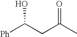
OC(CC(C)=O)[Ph]
